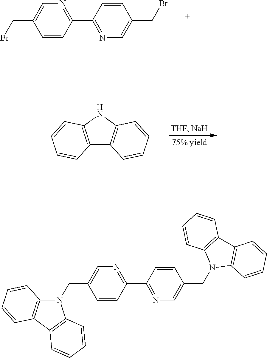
C1(CBr)=CN=C(C2=NC=C(CBr)C=C2)C=C1.C12=C(NC3=C1C=CC=C3)C=CC=C2.C1(CN2C3=C(C4=C2C=CC=C4)C=CC=C3)=CN=C(C2=NC=C(CN3C4=C(C5=C3C=CC=C5)C=CC=C4)C=C2)C=C1
